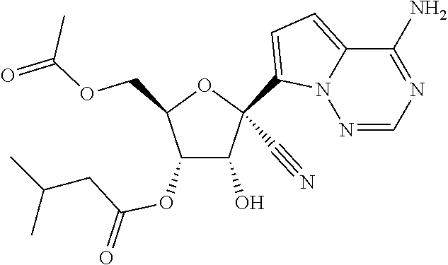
O(CC1C(OC(CC(C)C)=O)C(O)C(C#N)(C2=CC=C3N2N=CN=C3N)O1)C(=O)C
